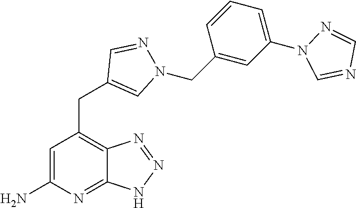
C1=C(N)N=C2C(=C1CC1=CN(CC3=CC(N4C=NC=N4)=CC=C3)N=C1)N=NN2
